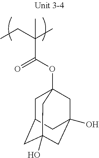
C(C(OC12CC3CC(O)(CC(O)(C1)C3)C2)=O)(CC)(C)C
